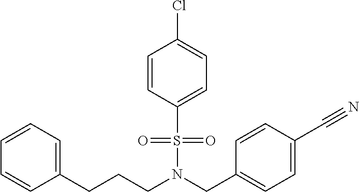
C(N(CC1=CC=C(C#N)C=C1)S(=O)(=O)C1=CC=C(Cl)C=C1)CCC1=CC=CC=C1
